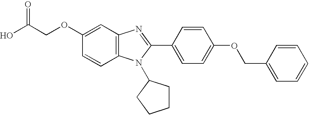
C1(OCC(O)=O)=CC2=C(C=C1)N(C1CCCC1)C(C1=CC=C(OCC3=CC=CC=C3)C=C1)=N2
